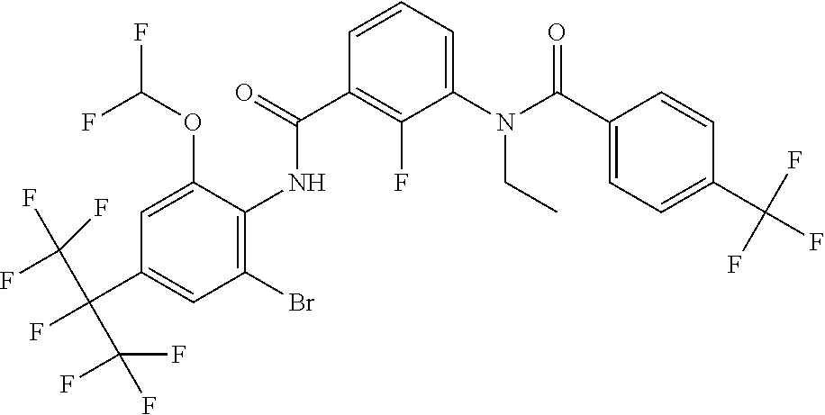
C1=CC=C(N(C(C2=CC=C(C(F)(F)F)C=C2)=O)CC)C(F)=C1C(=O)NC1=C(Br)C=C(C(F)(C(F)(F)F)C(F)(F)F)C=C1OC(F)F
